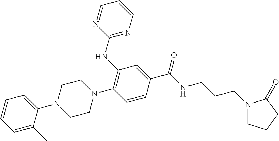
C1=C(C)C(N2CCN(C3=C(NC4=NC=CC=N4)C=C(C(NCCCN4CCCC4=O)=O)C=C3)CC2)=CC=C1
